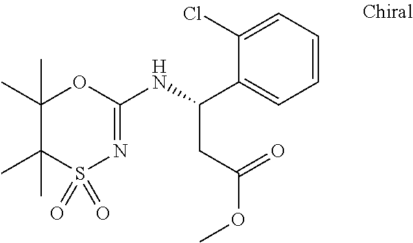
C1(Cl)=CC=CC=C1C(NC1=NS(=O)(=O)C(C)(C)C(C)(C)O1)CC(OC)=O
